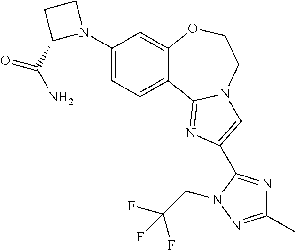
C1(N2CCC2C(N)=O)=CC=C2C(=C1)OCCN1C2=NC(C2=NC(C)=NN2CC(F)(F)F)=C1
